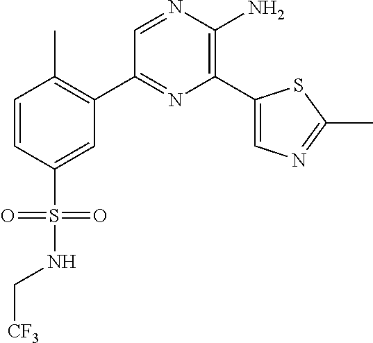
C1(C2=C(C)C=CC(S(=O)(=O)NC[CF3])=C2)=NC(C2=CN=C(C)S2)=C(N)N=C1
